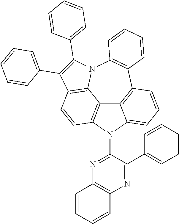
C12=C3C=CC4=C1N(C1=C(C5=C2C(=CC=C5)N3C2=NC3=C(N=C2C2=CC=CC=C2)C=CC=C3)C=CC=C1)C(C1=CC=CC=C1)=C4C1=CC=CC=C1
